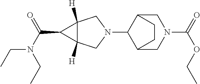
N1(C2C3CN(C(=O)OCC)CC2CC3)CC2([H])C([H])(C1)C2C(N(CC)CC)=O
